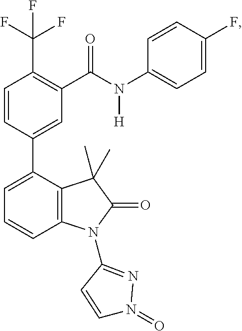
C1=CC(C2=CC=CC3=C2C(C)(C)C(=O)N3C2=NN(=O)C=C2)=CC(C(N(C2=CC=C(F)C=C2)[H])=O)=C1C(F)(F)F
